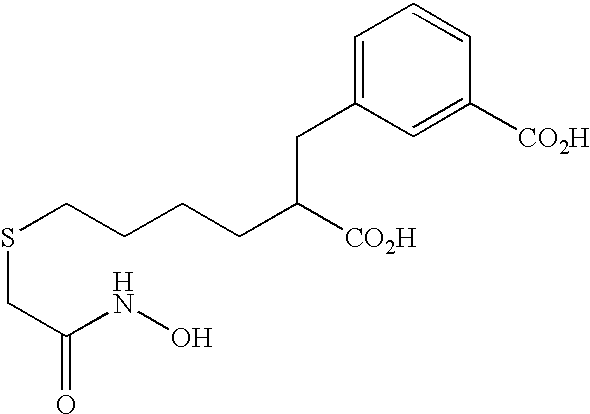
S(CCCCC([CO2H])CC1=CC=CC([CO2H])=C1)CC(=O)NO
